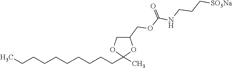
C1(COC(NCCC[SO3Na])=O)COC(CCCCCCCCCC)(C)O1
